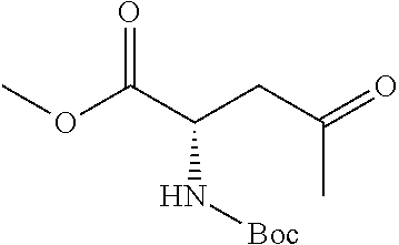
COC(C(CC(=O)C)N[Boc])=O
